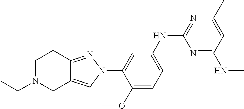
C1=C(NC2=NC(C)=CC(NC)=N2)C=C(N2C=C3C(=N2)CCN(CC)C3)C(OC)=C1
